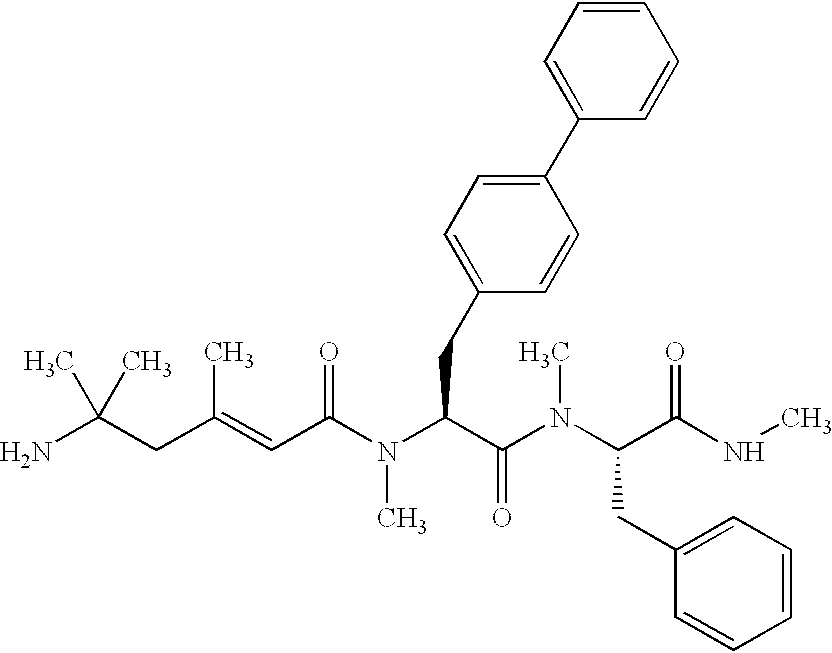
NC(CC(=CC(N(C(C(N(C(C(NC)=O)CC1=CC=CC=C1)C)=O)CC1=CC=C(C2=CC=CC=C2)C=C1)C)=O)C)(C)C
